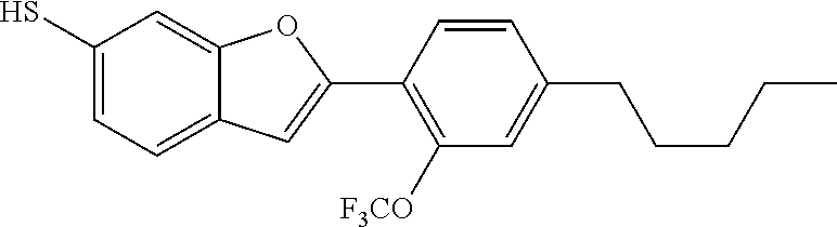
C1(S)=CC=C2C(=C1)OC(C1=C([F3CO])C=C(CCCCC)C=C1)=C2
